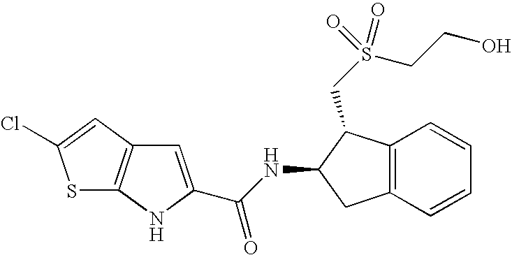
C1=C(C(NC2CC3=C(C2CS(CCO)(=O)=O)C=CC=C3)=O)NC2=C1C=C(Cl)S2
